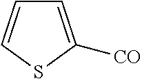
C1=C([CO])SC=C1
